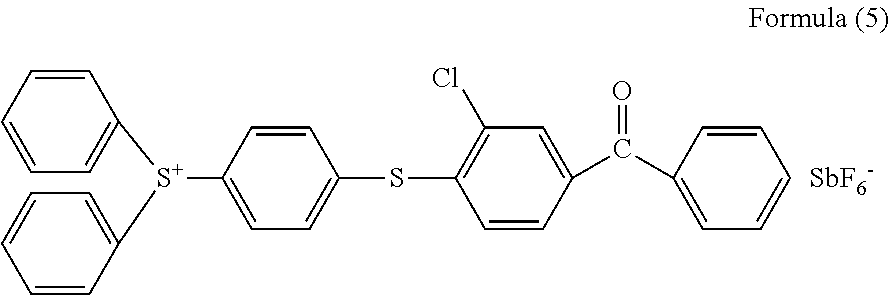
C1([S+](C2=CC=CC=C2)C2=CC=C(SC3=C(Cl)C=C(C(=O)C4=CC=CC=C4)C=C3)C=C2)=CC=CC=C1.[SbF6-]
